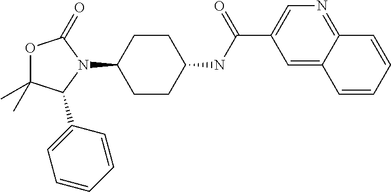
O1C(C)(C)C(C2=CC=CC=C2)N(C2CCC(NC(C3=CN=C4C(=C3)C=CC=C4)=O)CC2)C1=O
